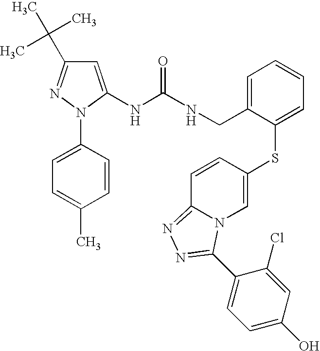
C1=C(NC(NCC2=CC=CC=C2SC2=CN3C(=NN=C3C3=CC=C(O)C=C3Cl)C=C2)=O)N(C2=CC=C(C)C=C2)N=C1C(C)(C)C
